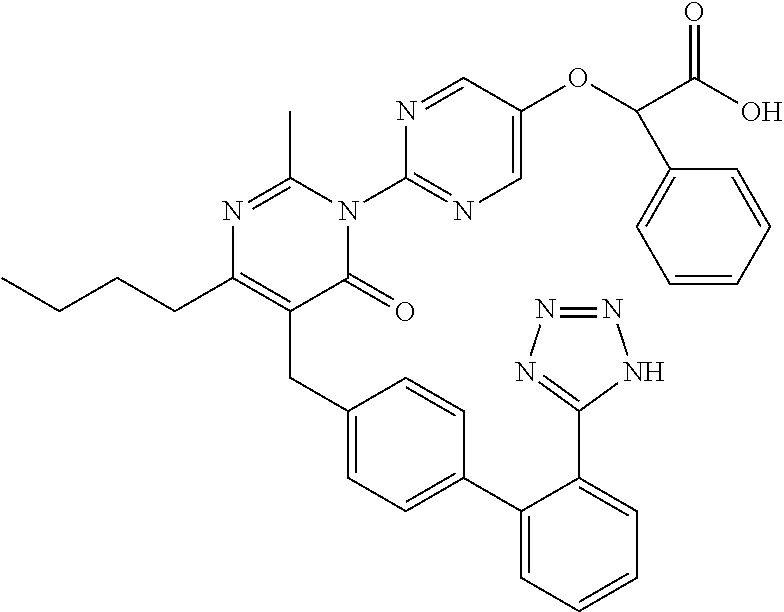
N1=C(C)N(C2=NC=C(OC(C(O)=O)C3=CC=CC=C3)C=N2)C(=O)C(CC2=CC=C(C3=CC=CC=C3C3=NN=NN3)C=C2)=C1CCCC
